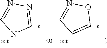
N1=CNC=N1.N1=CC=CO1
